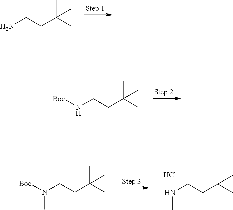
NCCC(C)(C)C.N(CCC(C)(C)C)[Boc].N(CCC(C)(C)C)C.Cl.N(CCC(C)(C)C)([Boc])C
